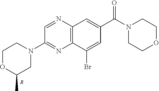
C1=NC2=C(N=C1N1CCOC(C)C1)C(Br)=CC(C(N1CCOCC1)=O)=C2.[R]
